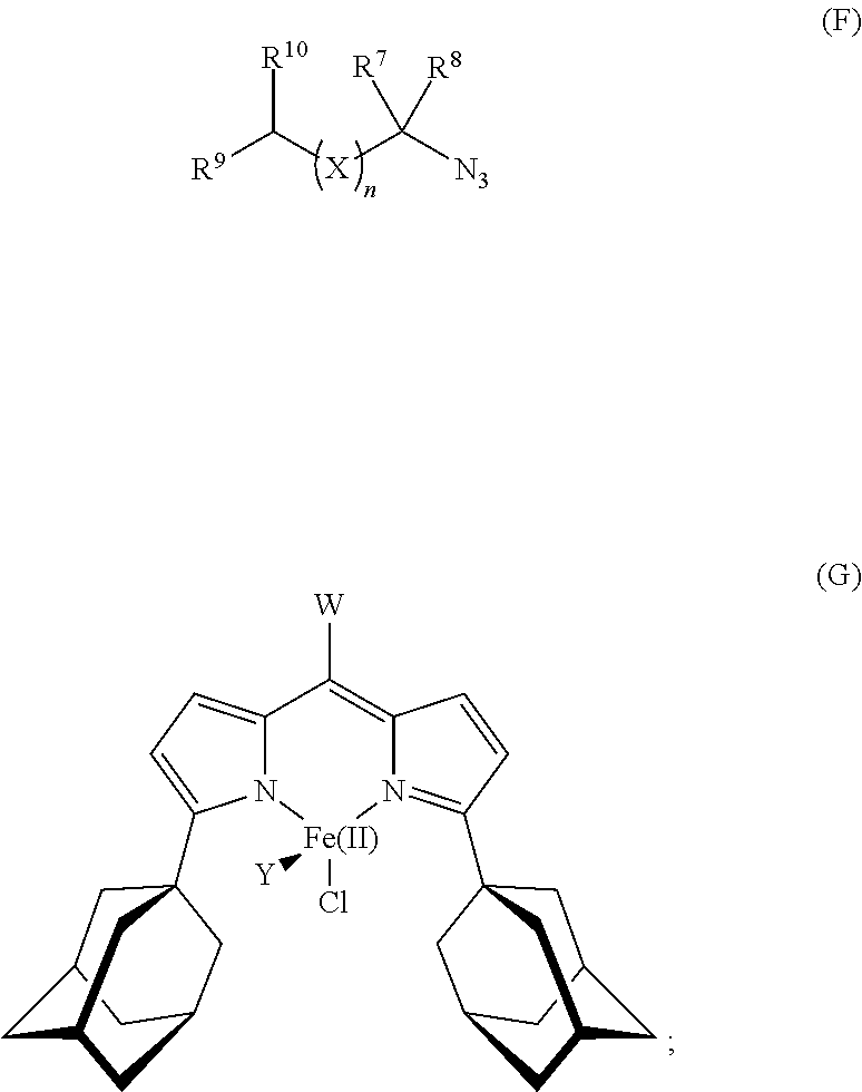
[R9]C([X]C([N3])([R7])[R8])[R10].[W]C1=C2N(=C(C34CC5CC(CC(C3)C5)C4)C=C2)[Fe](Cl)([Y])N2C1=CC=C2C12CC3CC(CC(C1)C3)C2
